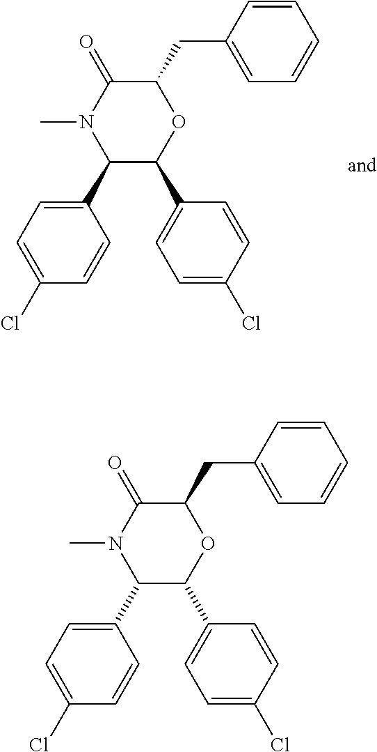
C1(C2=CC=C(Cl)C=C2)C(C2=CC=C(Cl)C=C2)OC(CC2=CC=CC=C2)C(=O)N1C.C1(C2=CC=C(Cl)C=C2)C(C2=CC=C(Cl)C=C2)OC(CC2=CC=CC=C2)C(=O)N1C
